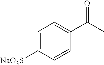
C1=C([NaO3S])C=CC(C(C)=O)=C1
